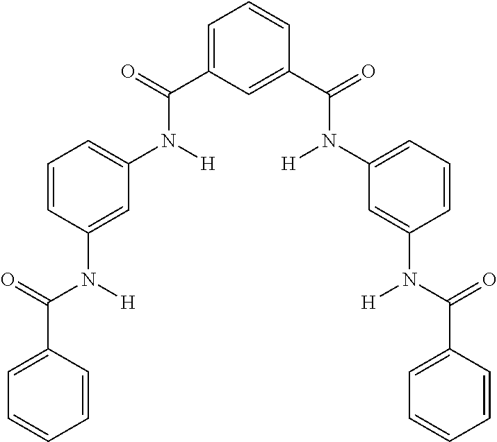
C1=CC=C(N(C(C2=CC=CC(C(=O)N([H])C3=CC=CC(N([H])C(=O)C4=CC=CC=C4)=C3)=C2)=O)[H])C=C1N(C(=O)C1=CC=CC=C1)[H]
